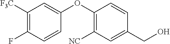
C1(F)=C([F3C])C=C(OC2=C([NC])C=C(CO)C=C2)C=C1
